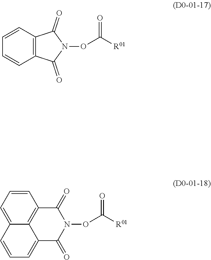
C12=CC=CC3=CC=CC(=C13)C(=O)N(OC([R01])=O)C2=O.C12=C(C(=O)N(OC([R01])=O)C1=O)C=CC=C2
